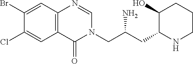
C1(Br)=CC2=C(C=C1Cl)C(=O)N(CC(CC1NCCCC1O)N)C=N2
